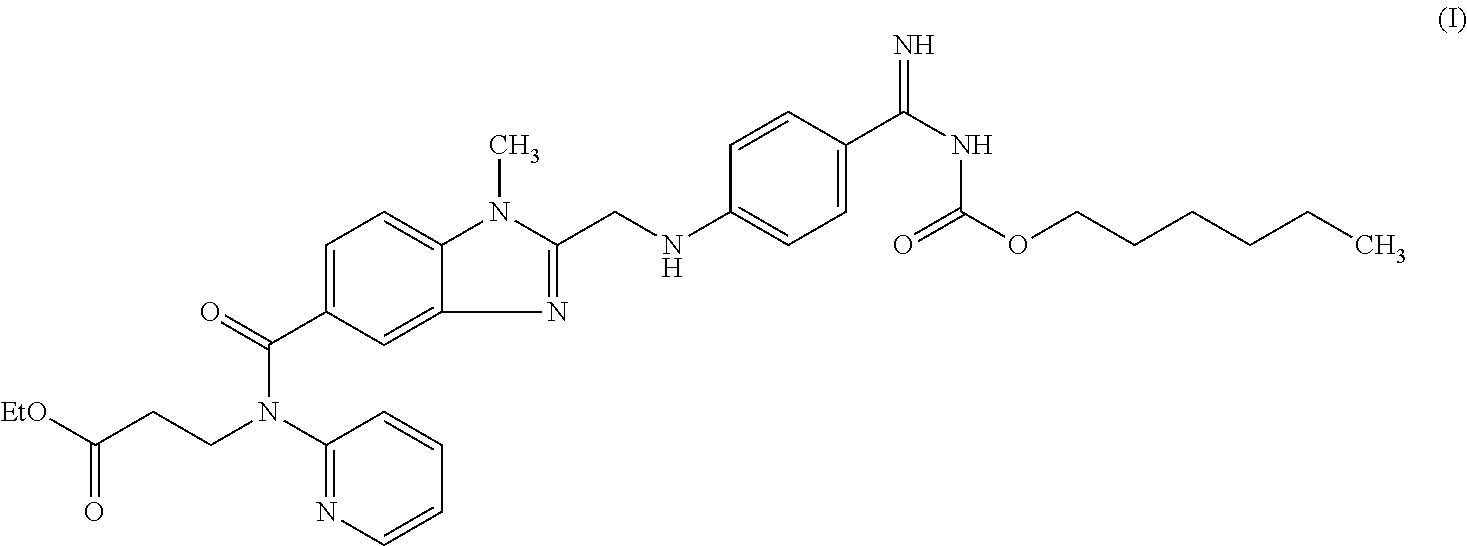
C1=C(C(=O)N(C2=NC=CC=C2)CCC([EtO])=O)C=C2C(=C1)N(C)C(CNC1=CC=C(C(NC(OCCCCCC)=O)=N)C=C1)=N2
